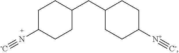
C1C(N#[-C])CCC(CC2CCC([N+]#[C-])CC2)C1
